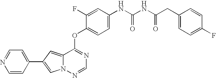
O(C1=NC=NN2C1=CC(C1=CC=NC=C1)=C2)C1=CC=C(NC(NC(CC2=CC=C(F)C=C2)=O)=O)C=C1F
